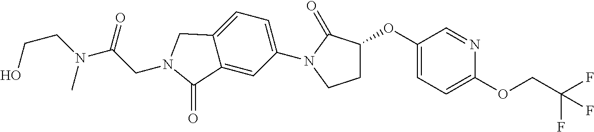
C1(OC2CCN(C3=CC=C4C(=C3)C(=O)N(CC(N(CCO)C)=O)C4)C2=O)=CC=C(OCC(F)(F)F)N=C1
